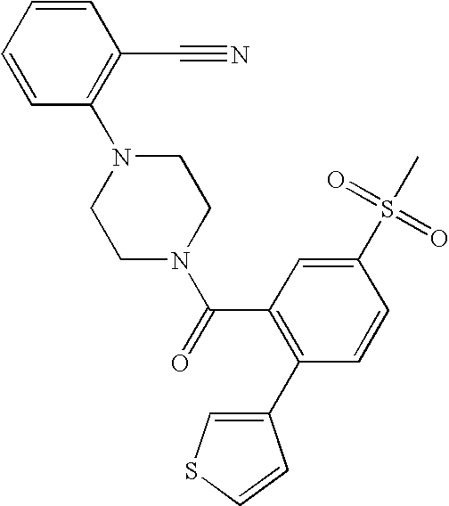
C1=CC(N2CCN(C(C3=C(C4=CSC=C4)C=CC(S(=O)(=O)C)=C3)=O)CC2)=C(C#N)C=C1
